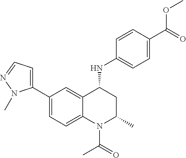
C1(NC2CC(C)N(C(C)=O)C3=CC=C(C4=CC=NN4C)C=C23)=CC=C(C(=O)OC)C=C1
